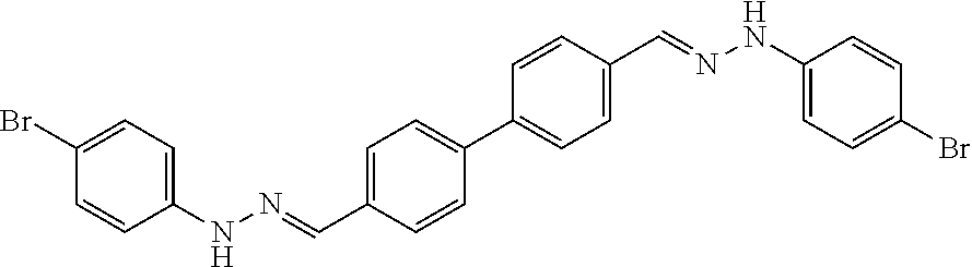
C1(Br)=CC=C(NN=CC2=CC=C(C3=CC=C(C=NNC4=CC=C(Br)C=C4)C=C3)C=C2)C=C1
